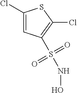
C1(Cl)=CC(S(NO)(=O)=O)=C(Cl)S1
